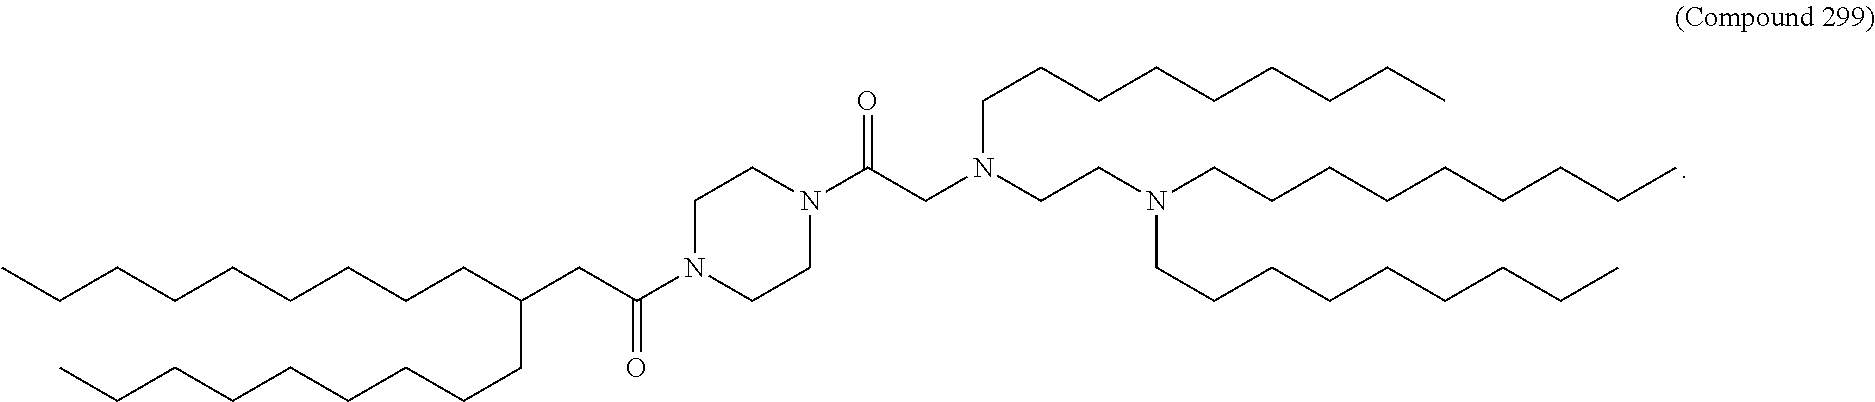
CCCCCCCCCC(CC(N1CCN(C(CN(CCN(CCCCCCCCC)CCCCCCCCC)CCCCCCCCC)=O)CC1)=O)CCCCCCCCC
